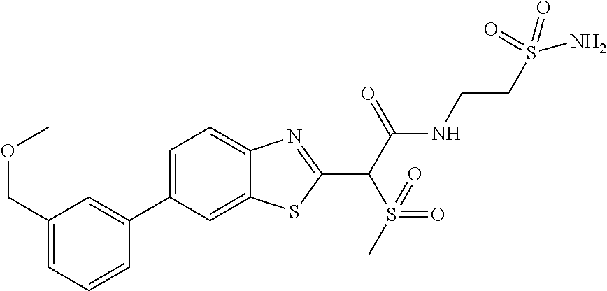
C1=C(C2=CC(COC)=CC=C2)C=C2C(=C1)N=C(C(C(NCCS(N)(=O)=O)=O)S(=O)(=O)C)S2
